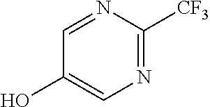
N1=C([CF3])N=CC(O)=C1
